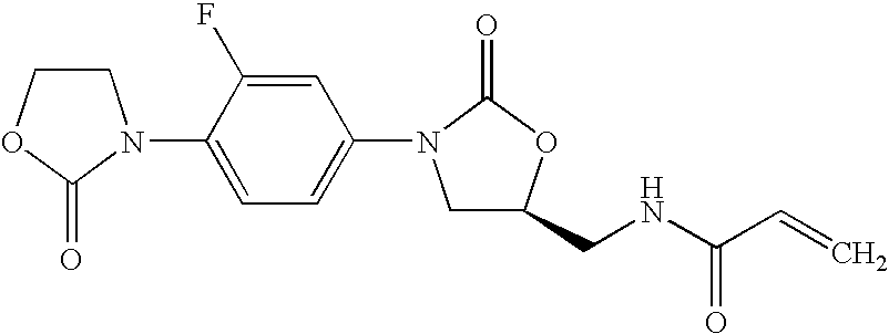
C1COC(=O)N1C1=CC=C(N2CC(CNC(C=C)=O)OC2=O)C=C1F
